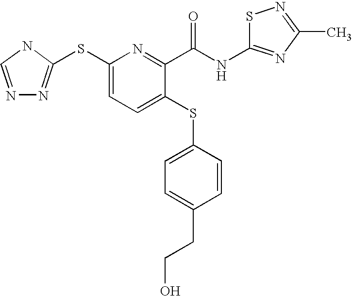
N1=CNC(SC2=CC=C(SC3=CC=C(CCO)C=C3)C(C(=O)NC3=NC(C)=NS3)=N2)=N1
